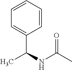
N(C(C)=O)C(C)C1=CC=CC=C1
